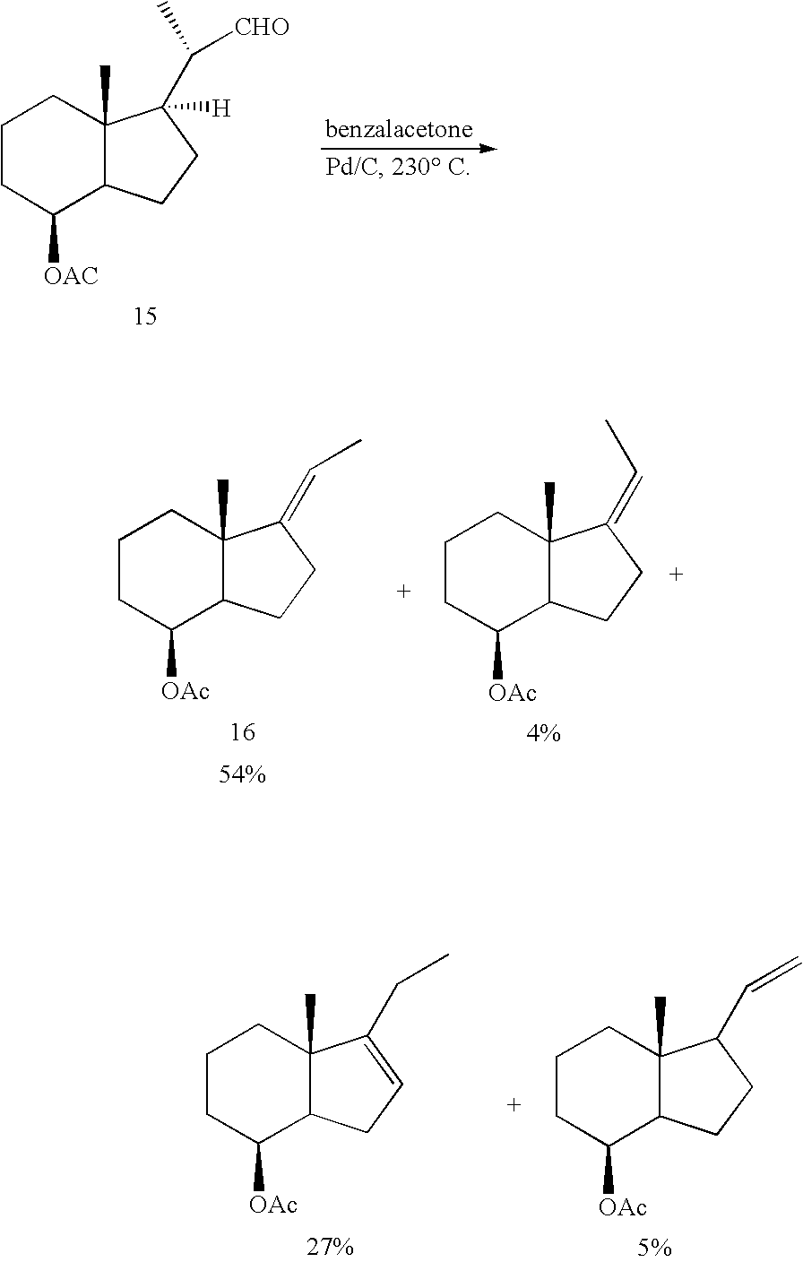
C1CC([OAC])C2C(C)(C1)C(C([CHO])C)([H])CC2.C1CC([OAc])C2C(C)(C1)C(=CC)CC2.C1CC([OAc])C2C(C)(C1)C(=CC)CC2.C1CC([OAc])C2C(C)(C1)C(CC)=CC2.C1CC([OAc])C2C(C)(C1)C(C=C)CC2
